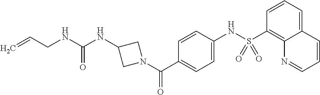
O=C(NCC=C)NC1CN(C(C2=CC=C(NS(C3=C4C(=CC=C3)C=CC=N4)(=O)=O)C=C2)=O)C1
